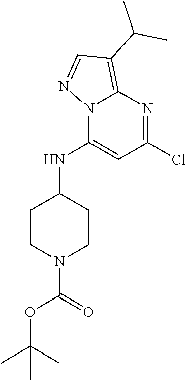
O(C(=O)N1CCC(NC2=CC(Cl)=NC3=C(C(C)C)C=NN23)CC1)C(C)(C)C
